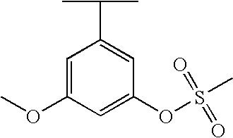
C1=C(OC)C=C(OS(=O)(=O)C)C=C1C(C)C
